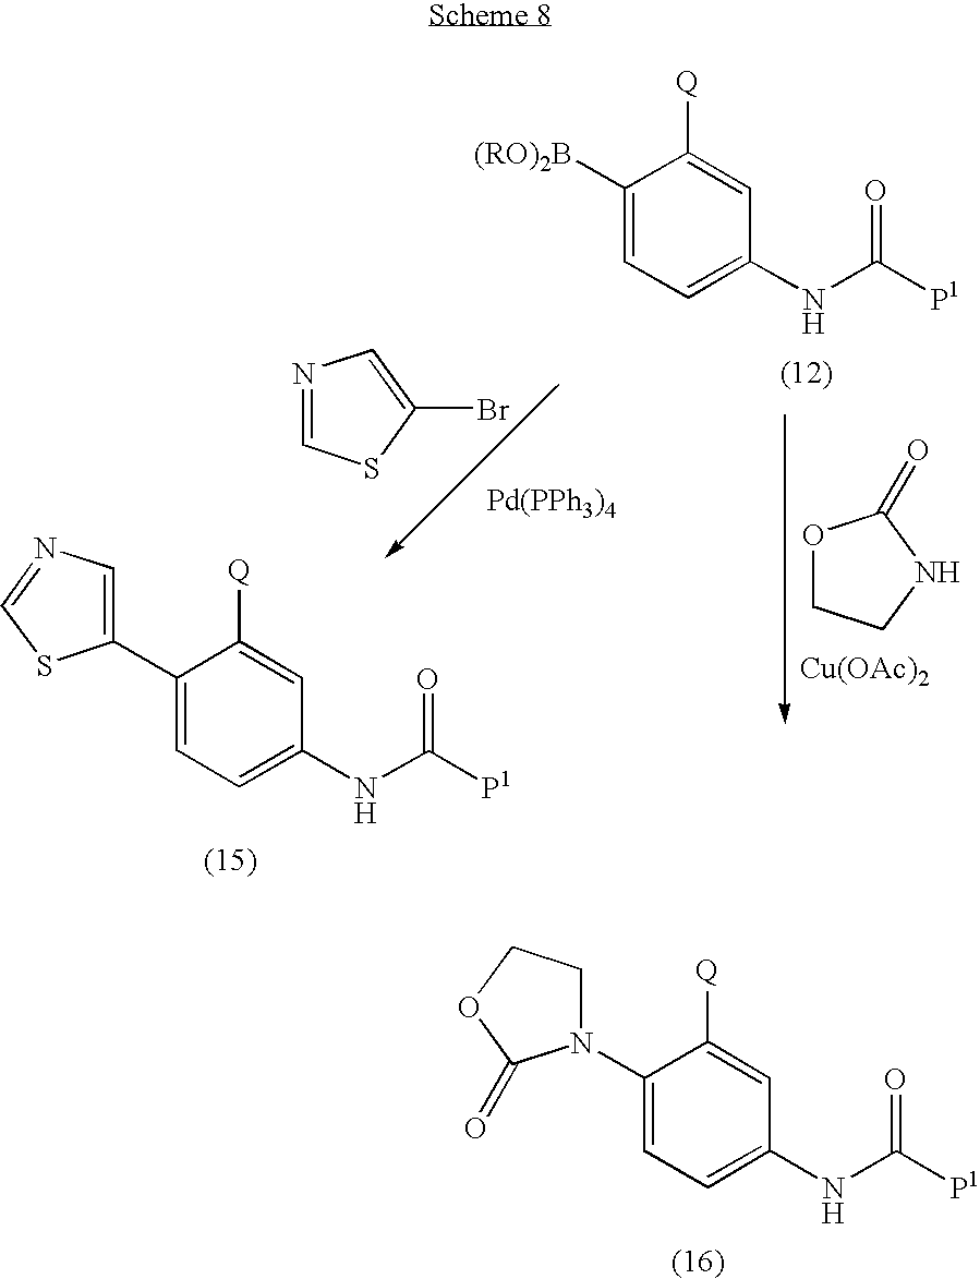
C1(N2CCOC2=O)=CC=C(NC([P1])=O)C=C1[Q].C1([(RO)2B])=CC=C(NC([P1])=O)C=C1[Q].C1(C2=CN=CS2)=CC=C(NC([P1])=O)C=C1[Q].O1CCNC1=O.[Cu(OAc)2].N1=CSC(Br)=C1.[Pd(PPh3)4]
